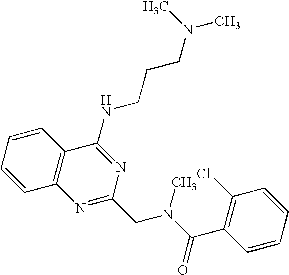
C1=CC=CC2=C1N=C(CN(C)C(C1=C(Cl)C=CC=C1)=O)N=C2NCCCN(C)C
